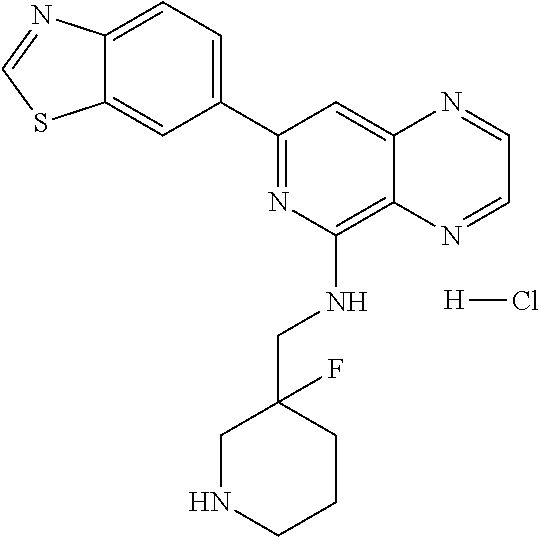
C1(C2=NC(NCC3(F)CNCCC3)=C3C(=C2)N=CC=N3)=CC=C2C(=C1)SC=N2.[H]Cl
